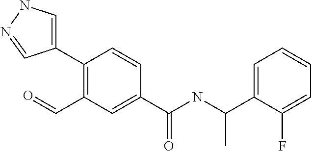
C1(C2=C(C=O)C=C(C(=O)NC(C3=CC=CC=C3F)C)C=C2)=CNN=C1
